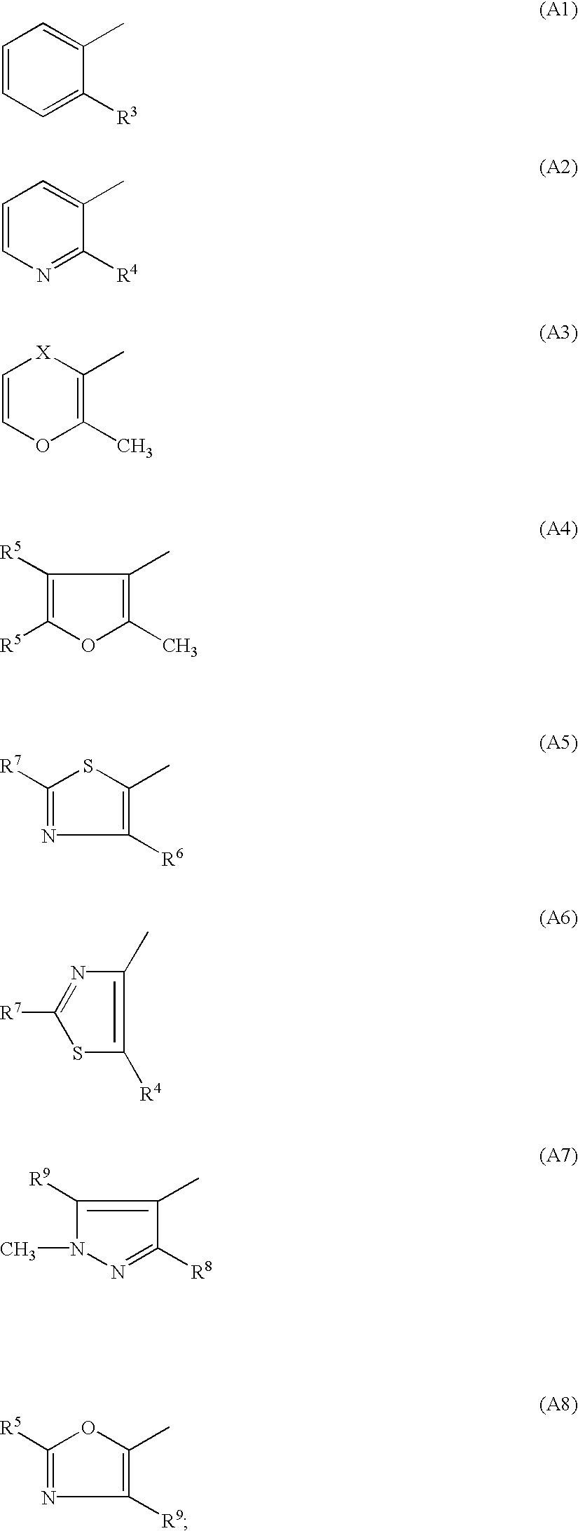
C1=CC=C([R3])C(C)=C1.C1=CN=C([R4])C(C)=C1.C1=COC(C)=C(C)[X]1.C1([R5])=C([R5])OC(C)=C1C.C1([R7])=NC([R6])=C(C)S1.C1(C)=C([R4])SC([R7])=N1.C1([R9])=C(C)C([R8])=NN1C.C1([R5])=NC([R9])=C(C)O1
